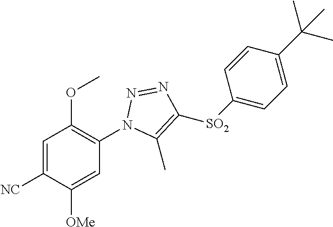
C1=C([NC])C([OMe])=CC(N2N=NC([SO2]C3=CC=C(C(C)(C)C)C=C3)=C2C)=C1OC
